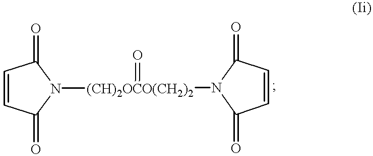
C1=CC(=O)N([(CH)2OCO(CH2)2](N2C(=O)C=CC2=O)=O)C1=O
